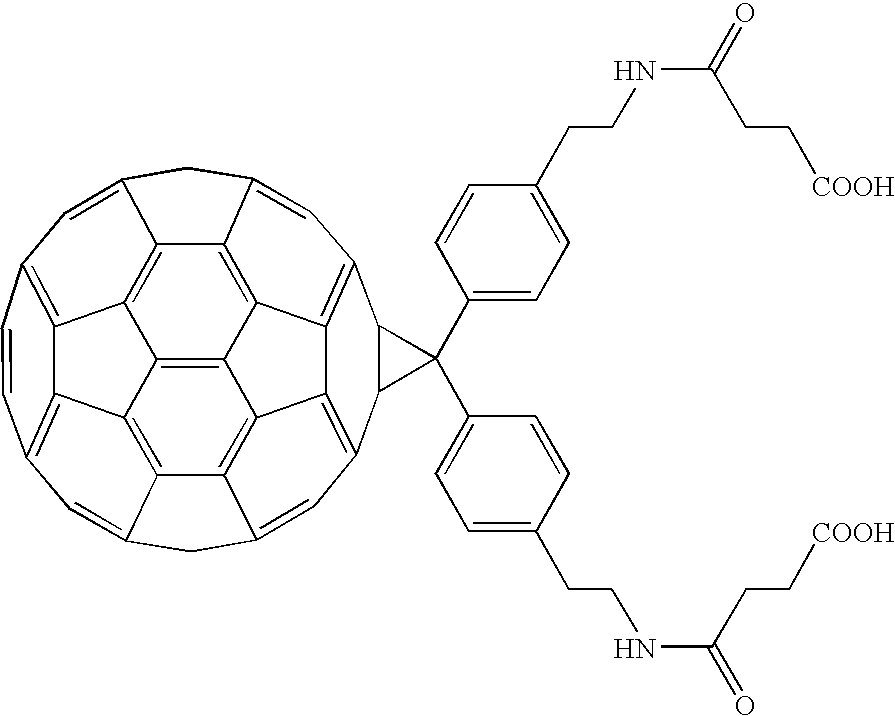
C12=CC3=C4C5=C1C1=C6C7=C(C=C1C2)C1C(C2=C7C7=C8C(=C2)CC2=CC(=C4C(=C28)C5=C76)C=C3)C1(C1=CC=C(CCNC(CC[COOH])=O)C=C1)C1=CC=C(CCNC(CC[COOH])=O)C=C1
